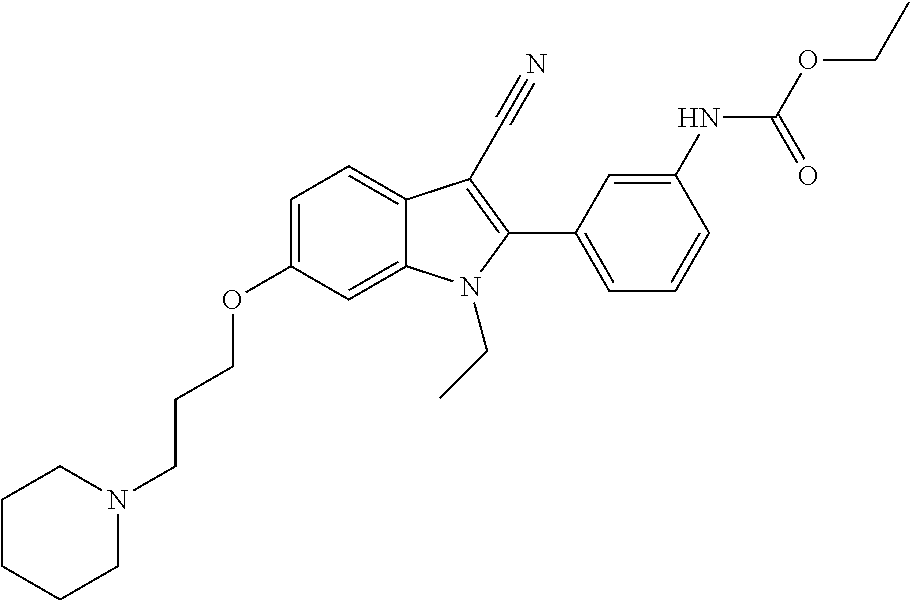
C1=C2C(=CC=C1OCCCN1CCCCC1)C(C#N)=C(C1=CC=CC(NC(OCC)=O)=C1)N2CC
